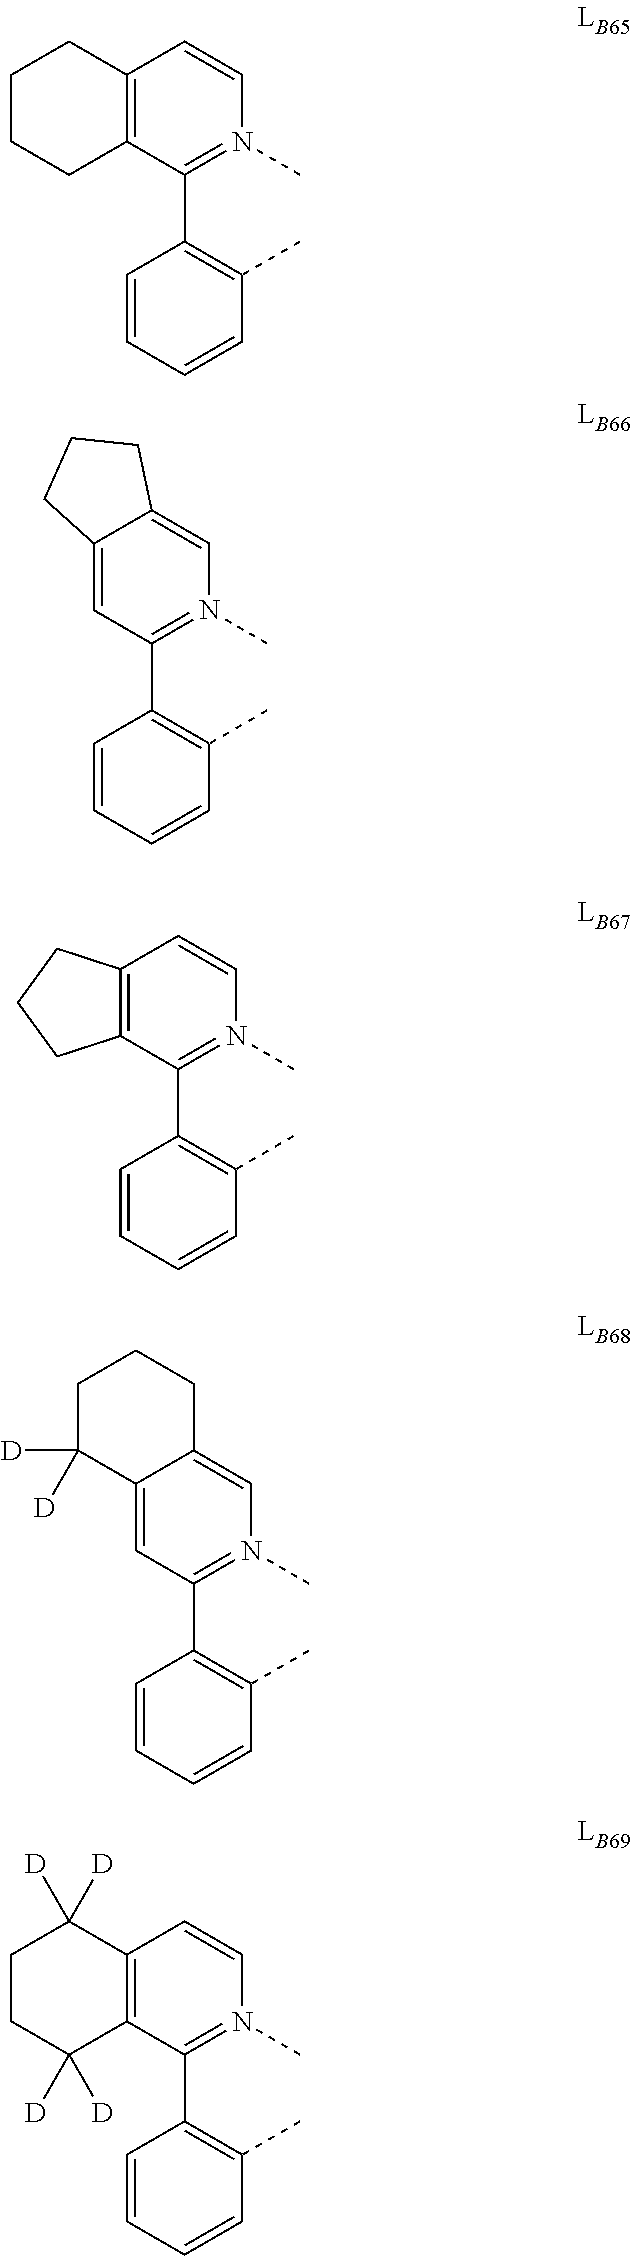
C12=C(C(C3=C(C)C=CC=C3)=N(C)C=C1)CCCC2.C12=CC(C3=C(C)C=CC=C3)=N(C)C=C1CCC2.C12=C(C(C3=C(C)C=CC=C3)=N(C)C=C1)CCC2.C12=CC(C3=C(C)C=CC=C3)=N(C)C=C1CCCC2([D])[D].C12=C(C(C3=C(C)C=CC=C3)=N(C)C=C1)C([D])([D])CCC2([D])[D]
